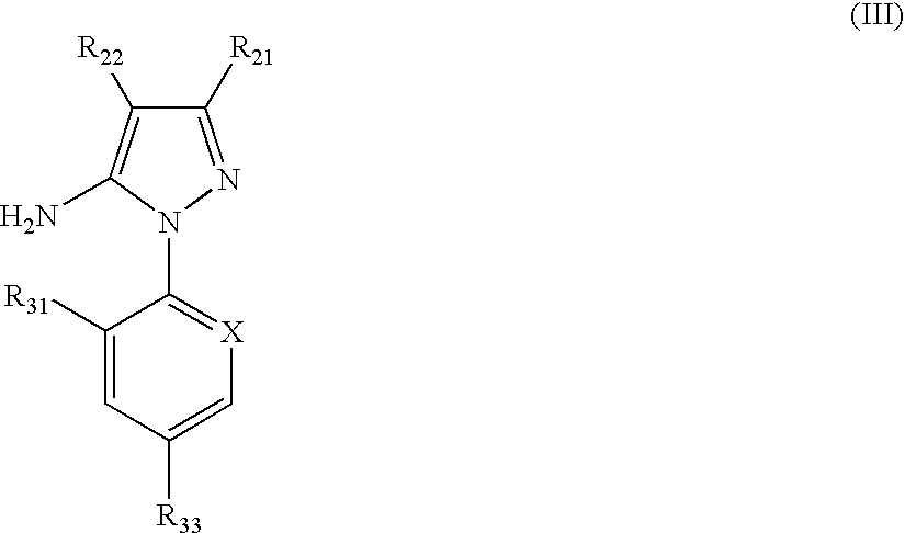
C1([R21])=NN(C2=[X]C=C([R33])C=C2[R31])C(N)=C1[R22]
